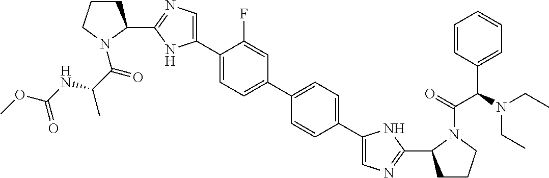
C1(C2CCCN2C(=O)C(NC(OC)=O)C)=NC=C(C2=CC=C(C3=CC=C(C4=CN=C(C5CCCN5C(C(C5=CC=CC=C5)N(CC)CC)=O)N4)C=C3)C=C2F)N1
